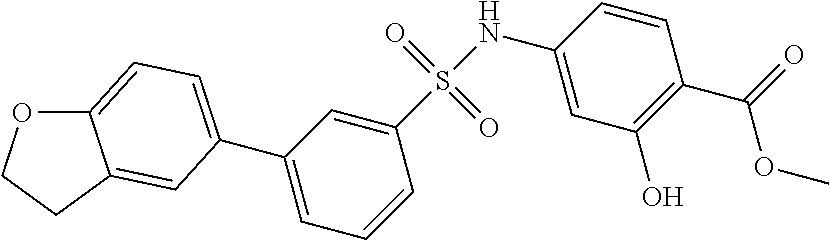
C1(S(NC2=CC(O)=C(C(=O)OC)C=C2)(=O)=O)=CC(C2=CC=C3OCCC3=C2)=CC=C1
